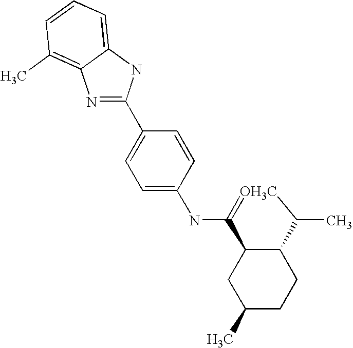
C1(C2=NC3=C(C)C=CC=C3N2)=CC=C(NC2=[OH3C]C(C)C3C2CC(C)CC3)C=C1
